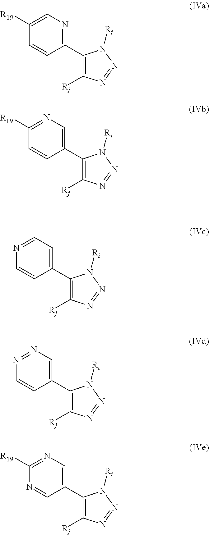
C1(C2=NC=C([R19])C=C2)=C([Rj])N=NN1[Ri].C1(C2=CN=C([R19])C=C2)=C([Rj])N=NN1[Ri].C1(C2=CC=NC=C2)=C([Rj])N=NN1[Ri].C1(C2=CN=NC=C2)=C([Rj])N=NN1[Ri].C1(C2=CN=C([R19])N=C2)=C([Rj])N=NN1[Ri]
